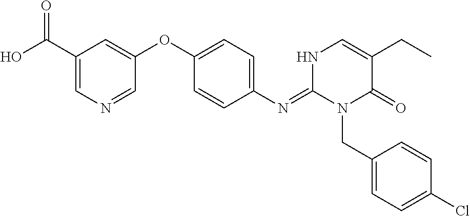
C1(OC2=CC(C(O)=O)=CN=C2)=CC=C(N=C2N(CC3=CC=C(Cl)C=C3)C(=O)C(CC)=CN2)C=C1
